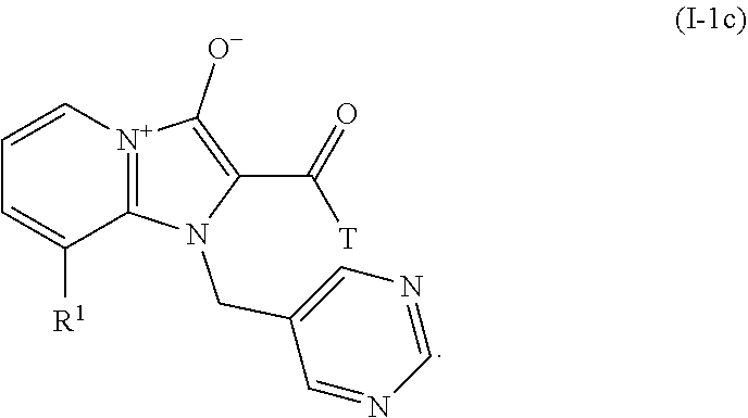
C1([R1])=CC=C[N+]2=C1N(CC1=CN=CN=C1)C(C([T])=O)=C2[O-]
